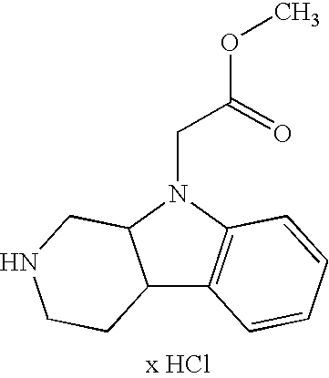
C12C3=C(N(CC(OC)=O)C1CNCC2)C=CC=C3
